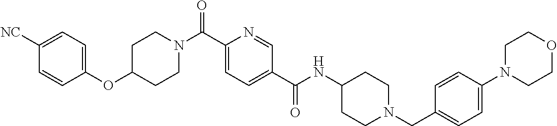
C1CN(C(C2=CC=C(C(=O)NC3CCN(CC4=CC=C(N5CCOCC5)C=C4)CC3)C=N2)=O)CCC1OC1=CC=C([NC])C=C1
